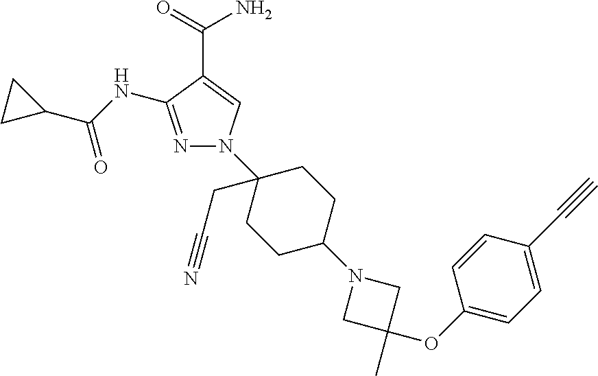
N1=C(NC(C2CC2)=O)C(C(=O)N)=CN1C1(CC#N)CCC(N2CC(OC3=CC=C(C#C)C=C3)(C)C2)CC1
